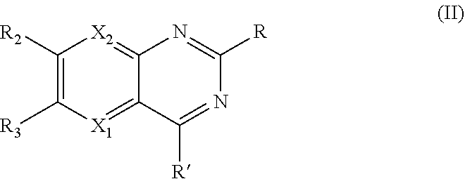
C1([R2])=C([R3])[X1]=C2C(=[X2]1)N=C([R])N=C2[R]
